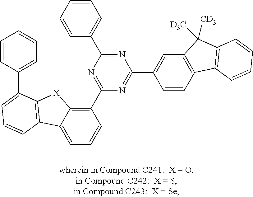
C1=C2C(=C(C3=NC(C4=CC=CC=C4)=NC(C4=CC5=C(C=C4)C4=C(C5([D3C])[CD3])C=CC=C4)=N3)C=C1)[X]C1=C2C=CC=C1C1=CC=CC=C1
